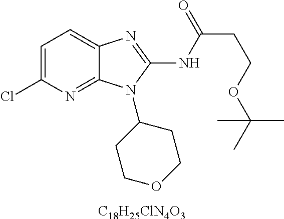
[C18H25ClN4O3].C1=C(Cl)N=C2C(=C1)N=C(NC(CCOC(C)(C)C)=O)N2C1CCOCC1
